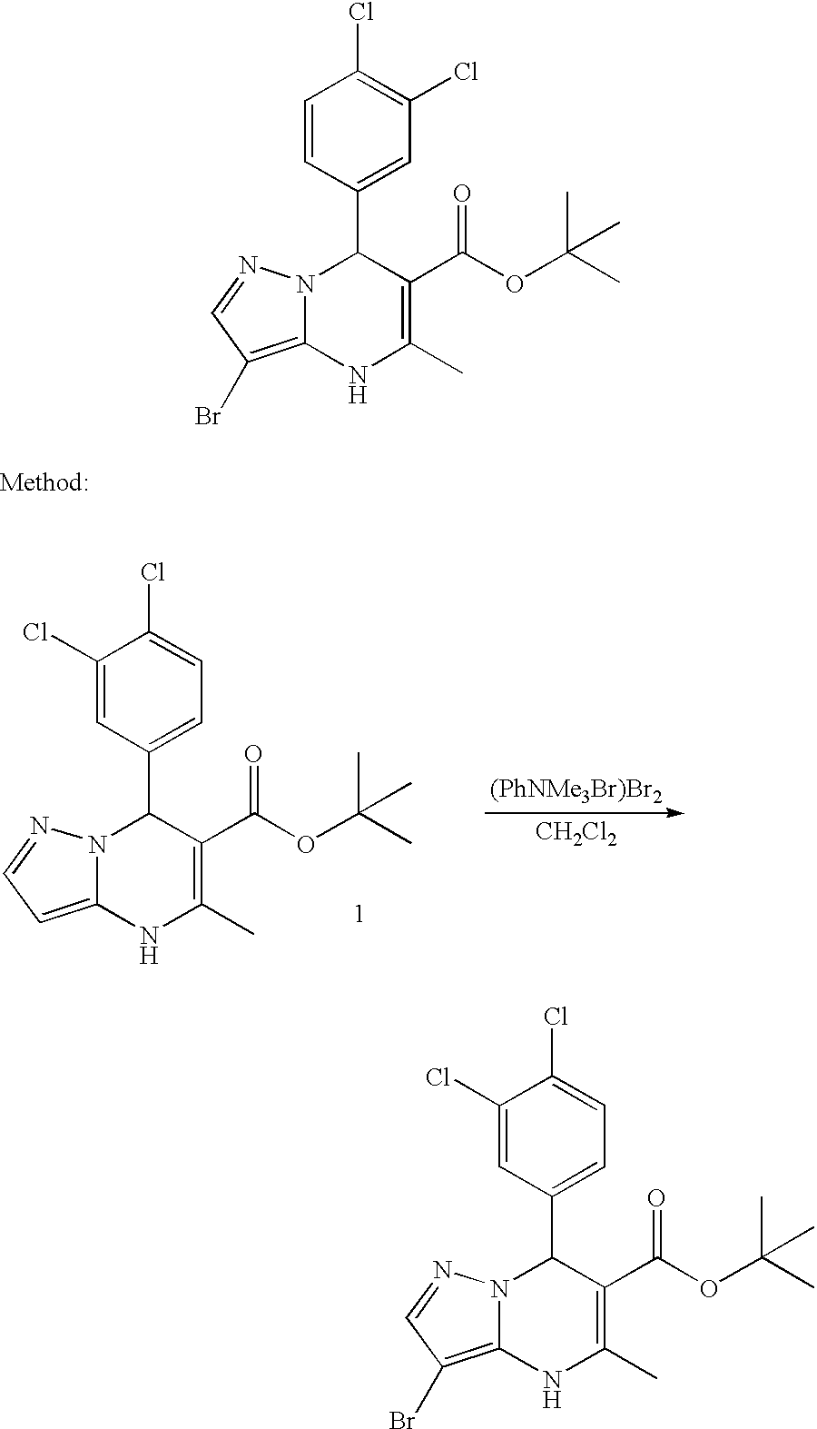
C1(Cl)=CC(C2N3C(=C(Br)C=N3)NC(C)=C2C(OC(C)(C)C)=O)=CC=C1Cl.C1(Cl)=CC(C2N3C(=CC=N3)NC(C)=C2C(OC(C)(C)C)=O)=CC=C1Cl.[CH2Cl2].C1=CC(C2N3C(=C(Br)C=N3)NC(C)=C2C(OC(C)(C)C)=O)=CC(Cl)=C1Cl
